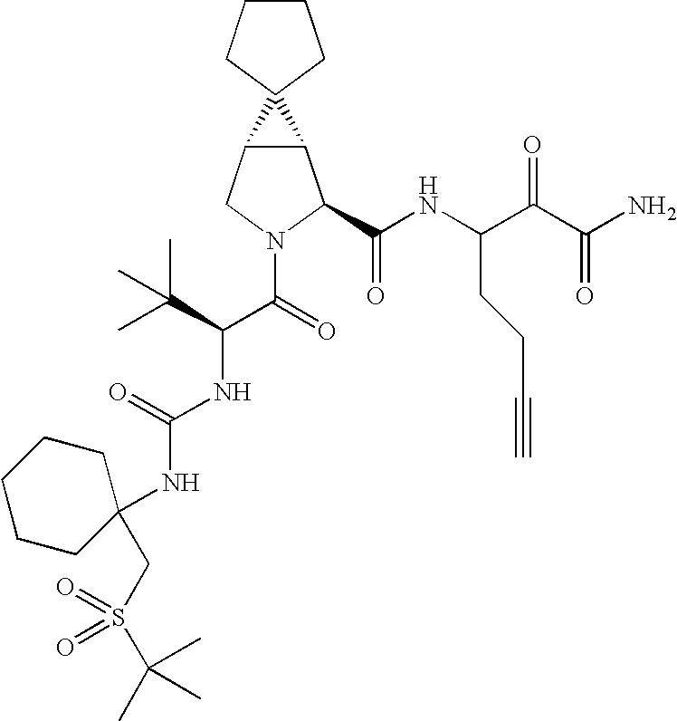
C12C(CN(C(C(NC(=O)NC3(CS(=O)(C(C)(C)C)=O)CCCCC3)C(C)(C)C)=O)C1C(NC(C(C(N)=O)=O)CCC#C)=O)C21CCCC1
